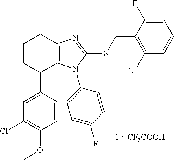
C1(OC)=C(Cl)C=C(C2C3=C(CCC2)N=C(SCC2=C(Cl)C=CC=C2F)N3C2=CC=C(F)C=C2)C=C1
